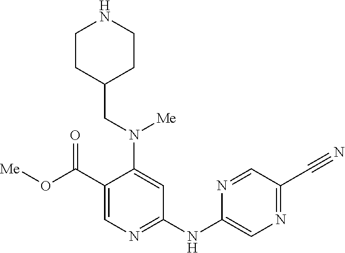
N1=CC(C#N)=NC=C1NC1=NC=C(C(O[Me])=O)C(N(CC2CCNCC2)[Me])=C1
